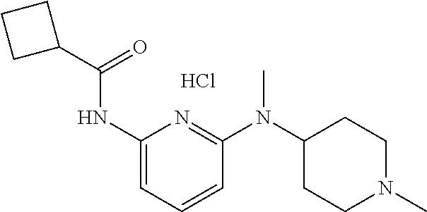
Cl.C(=O)(NC1=CC=CC(N(C2CCN(C)CC2)C)=N1)C1CCC1
